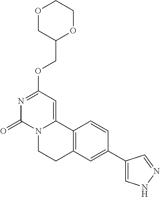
O1CC(COC2=NC(=O)N3C(=C2)C2=C(CC3)C=C(C3=CNN=C3)C=C2)OCC1
